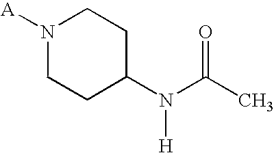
[A]N1CCC(N(C(C)=O)[H])CC1
